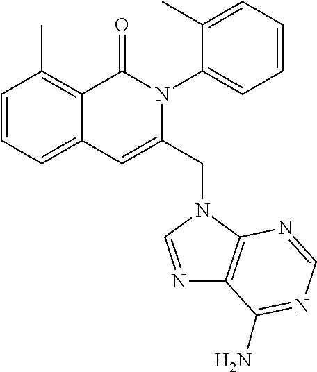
C1=CC=C2C(=C1C)C(=O)N(C1=CC=CC=C1C)C(CN1C3=C(N=C1)C(N)=NC=N3)=C2
